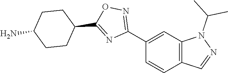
C1(C2CCC(N)CC2)=NC(C2=CC3=C(C=C2)C=NN3C(C)C)=NO1
